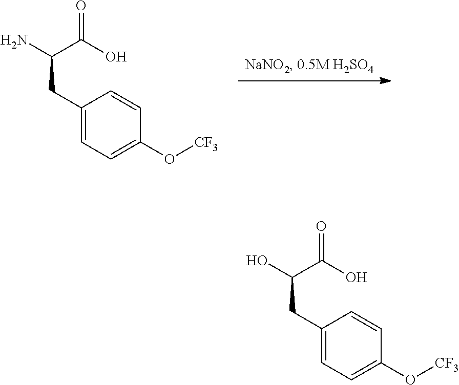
C1(CC(C(O)=O)N)=CC=C(O[CF3])C=C1.C1(CC(C(O)=O)O)=CC=C(O[CF3])C=C1
